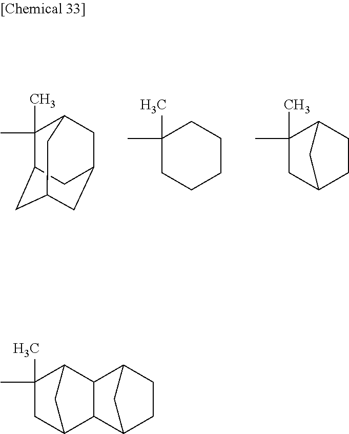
C1(C)(C)CCCCC1.C1(C)(C)C2CC3CC(CC1C3)C2.C1(C)(C)CC2CCC1C2.C1C2CC(C1)C1C2C2CC(C)(C)C1C2
